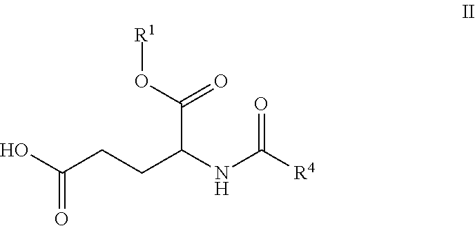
OC(CCC(NC([R4])=O)C(O[R1])=O)=O
